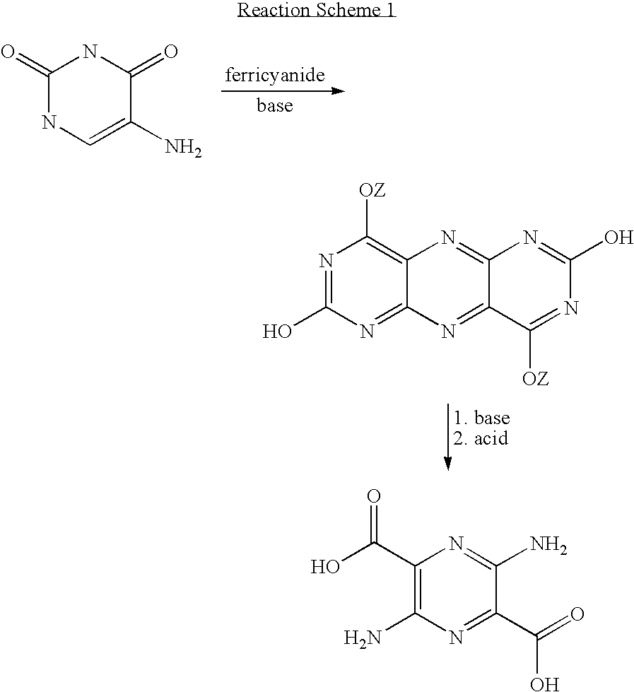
N1=C(O)N=C2C(=C1[OZ])N=C1C(=N2)C([OZ])=NC(O)=N1.C1(=O)NC=C(N)C(=O)N1.C1(C(O)=O)=C(N)N=C(C(=O)O)C(N)=N1
